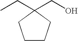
CCC1(CO)CCCC1
